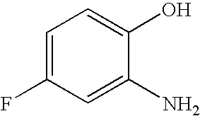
C1=C(F)C=C(N)C(O)=C1
